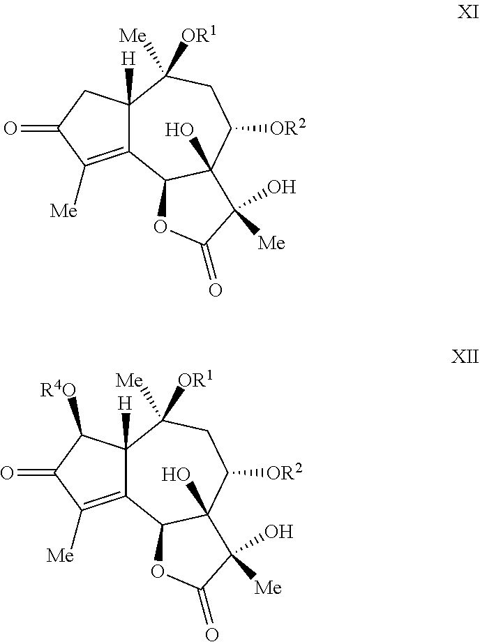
C12=C([Me])C(=O)CC1([H])C([OR1])([Me])CC([OR2])C1(O)C2OC(=O)C1(O)[Me].C12=C([Me])C(=O)C([R4O])C1([H])C([OR1])([Me])CC([OR2])C1(O)C2OC(=O)C1(O)[Me]
